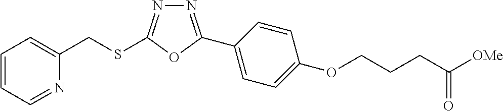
N1=C(C2=CC=C(OCCCC([OMe])=O)C=C2)OC(SCC2=CC=CC=N2)=N1
